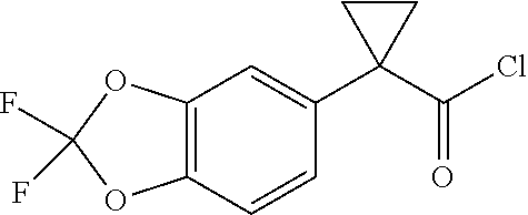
C12=C(C=CC(C3(C(Cl)=O)CC3)=C1)OC(F)(F)O2
